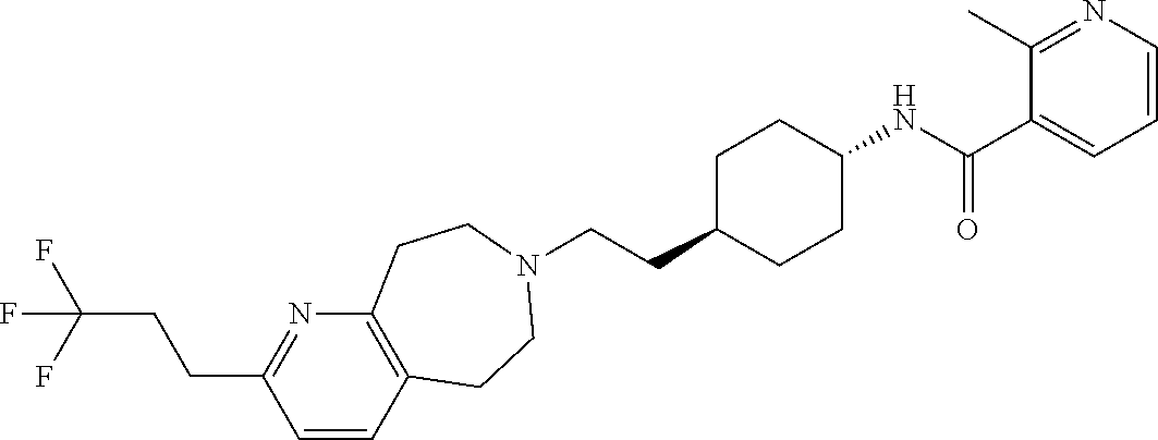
C1=CC2=C(N=C1CCC(F)(F)F)CCN(CCC1CCC(NC(C3=CC=CN=C3C)=O)CC1)CC2
